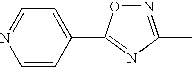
C1=CC(C2=NC(C)=NO2)=CC=N1
